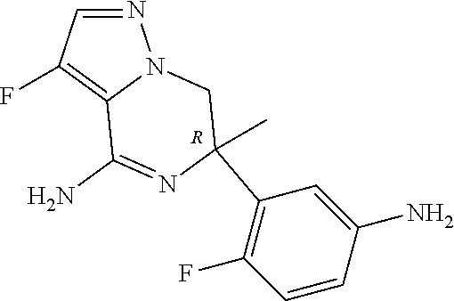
N1=CC(F)=C2N1CC(C)(C1=C(F)C=CC(N)=C1)N=C2N.[R]
